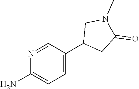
C1(N)=CC=C(C2CC(=O)N(C)C2)C=N1
